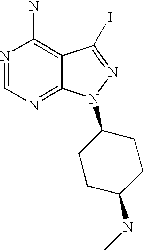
N1=CN=C2C(=C1N)C(I)=NN2C1CCC(NC)CC1
